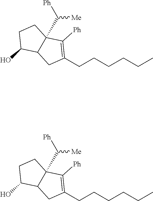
C1(CCCCCC)=C([Ph])C2(C([Ph])[Me])C(C1)C(O)CC2.C1(CCCCCC)=C([Ph])C2(C([Ph])[Me])C(C1)C(O)CC2
